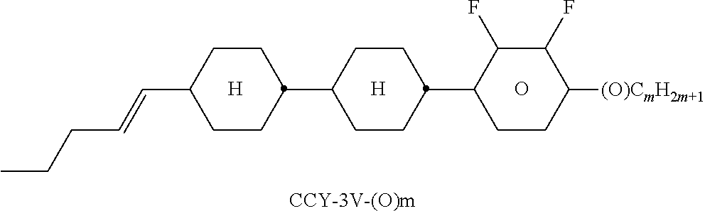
[CCY-3V-(O)m].O.[H].[H].C1(F)C(F)C([(O)CmH2m+1])CCC1C1CCC(C2CCC(C=CCCC)CC2)CC1
